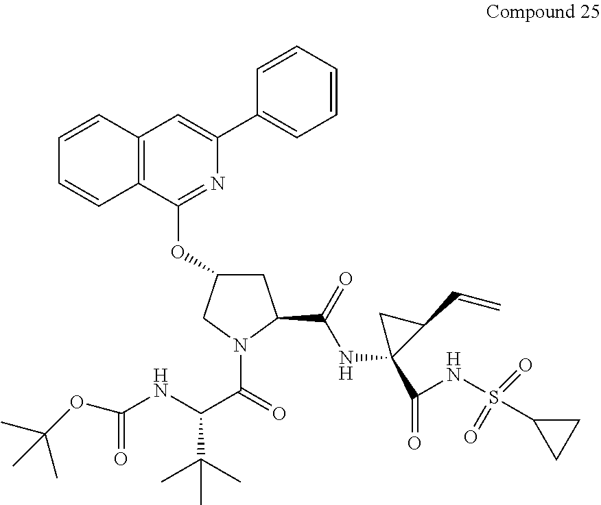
C12=C(C(OC3CC(C(NC4(C(=O)NS(C5CC5)(=O)=O)C(C=C)C4)=O)N(C(C(C(C)(C)C)NC(=O)OC(C)(C)C)=O)C3)=NC(C3=CC=CC=C3)=C1)C=CC=C2
